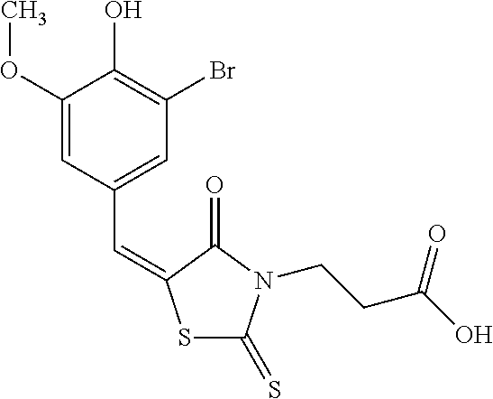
S1C(=S)N(CCC(O)=O)C(=O)C1=CC1=CC(Br)=C(O)C(OC)=C1
